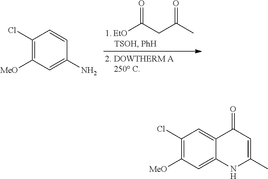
[EtO]C(CC(C)=O)=O.C1(Cl)=C([MeO])C=C(N)C=C1.C1(Cl)=C([MeO])C=C2C(=C1)C(=O)C=C(C)N2
